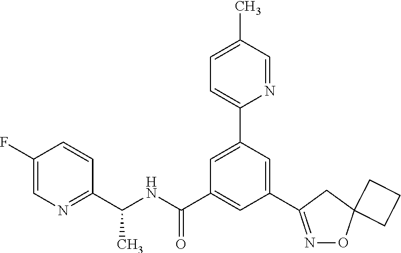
C1(C(NC(C2=CC(C3=NOC4(C3)CCC4)=CC(C3=CC=C(C)C=N3)=C2)=O)C)=NC=C(F)C=C1
